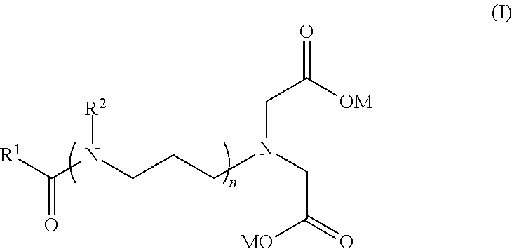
[R1]C(N(CCCN(CC(=O)[MO])CC(=O)[OM])[R2])=O
